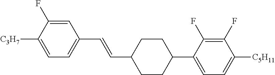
C1=C(F)C([C3H7])=CC=C1C=CC1CCC(C2=CC=C([C5H11])C(F)=C2F)CC1
